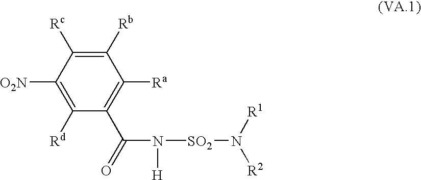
C1([Rd])=C([O2N])C([Rc])=C([Rb])C([Ra])=C1C(=O)N([SO2]N([R1])[R2])[H]
